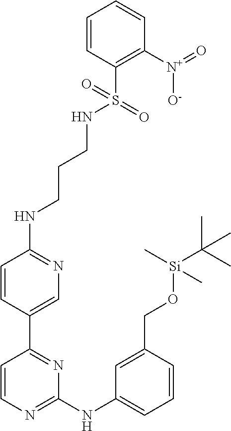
C1=CC(C2=NC(NC3=CC=CC(CO[Si](C(C)(C)C)(C)C)=C3)=NC=C2)=CN=C1NCCCNS(C1=C([N+](=O)[O-])C=CC=C1)(=O)=O
